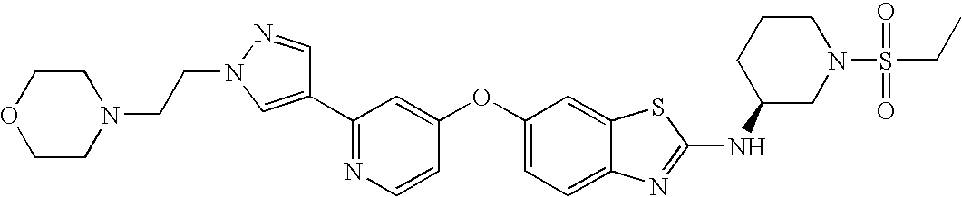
N1=C(C2=CN(CCN3CCOCC3)N=C2)C=C(OC2=CC=C3C(=C2)SC(NC2CN(S(CC)(=O)=O)CCC2)=N3)C=C1
